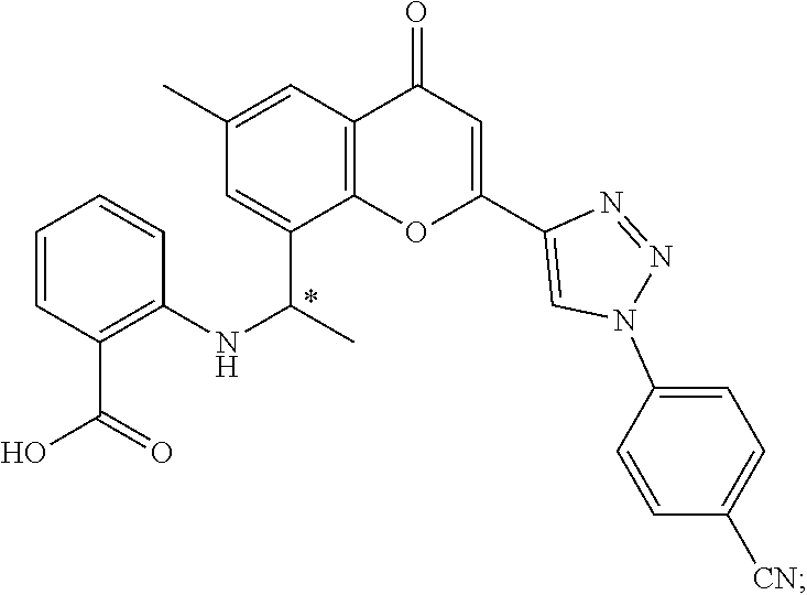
C1=CC(C(O)=O)=C(NC(C)C2=CC(C)=CC3=C2OC(C2=CN(C4=CC=C([CN])C=C4)N=N2)=CC3=O)C=C1
